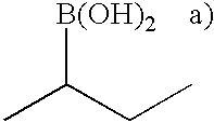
CC(CC)[B(OH)2].[a)]
